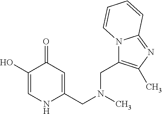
C1(O)=CNC(CN(C)CC2=C(C)N=C3N2C=CC=C3)=CC1=O
